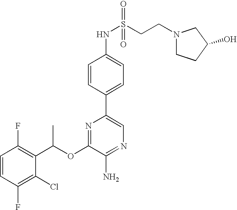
C1=CC(F)=C(Cl)C(C(OC2=NC(C3=CC=C(NS(=O)(=O)CCN4CCC(O)C4)C=C3)=CN=C2N)C)=C1F
